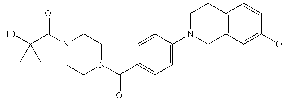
OC1(C(N2CCN(C(=O)C3=CC=C(N4CC5=C(CC4)C=CC(OC)=C5)C=C3)CC2)=O)CC1
